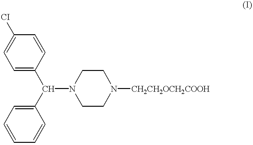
C1=C(C(C2=CC=CC=C2)N2CCN([CH2CH2OCH2COOH])CC2)C=CC([CI])=C1
